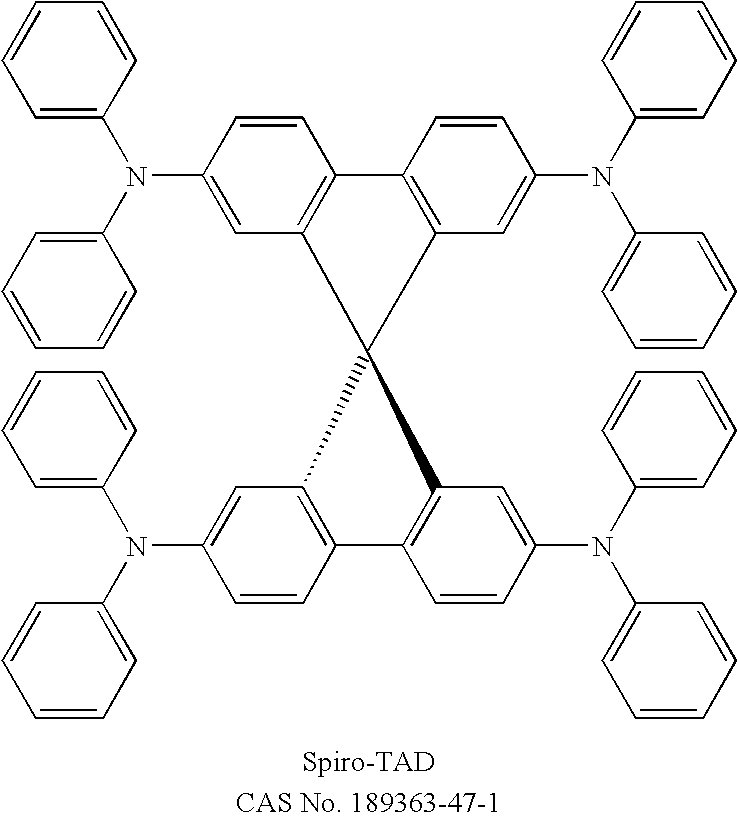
C1=C(N(C2=CC=CC=C2)C2=CC3=C(C=C2)C2=C(C=C(N(C4=CC=CC=C4)C4=CC=CC=C4)C=C2)C32C3=C(C=CC(N(C4=CC=CC=C4)C4=CC=CC=C4)=C3)C3=C2C=C(N(C2=CC=CC=C2)C2=CC=CC=C2)C=C3)C=CC=C1
